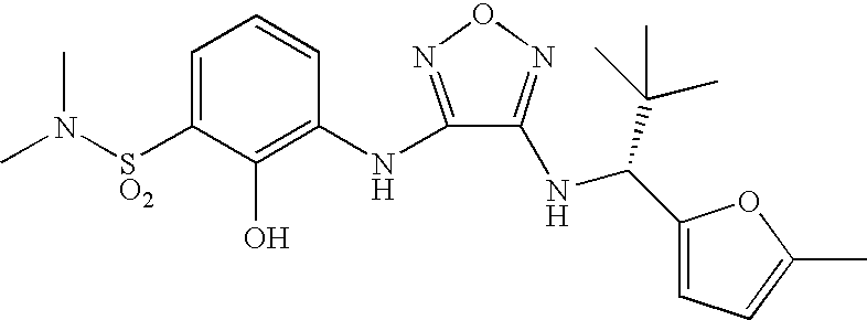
C1=C([SO2]N(C)C)C(O)=C(NC2=NON=C2NC(C2=CC=C(C)O2)C(C)(C)C)C=C1
